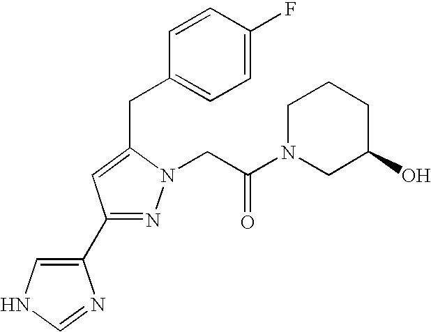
C1(C2=NN(CC(N3CC(O)CCC3)=O)C(CC3=CC=C(F)C=C3)=C2)=CNC=N1
